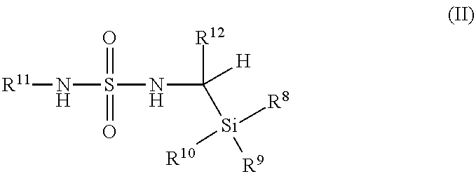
[R11]NS(NC([Si]([R10])([R9])[R8])([R12])[H])(=O)=O
